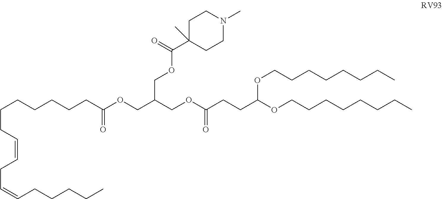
C(CCCCCC(OCC(COC(CCC(OCCCCCCCC)OCCCCCCCC)=O)COC(C1(C)CCN(C)CC1)=O)=O)CC=CCC=CCCCCC
